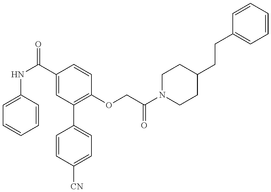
C1=CC([CN])=CC=C1C1=C(OCC(N2CCC(CCC3=CC=CC=C3)CC2)=O)C=CC(C(NC2=CC=CC=C2)=O)=C1
